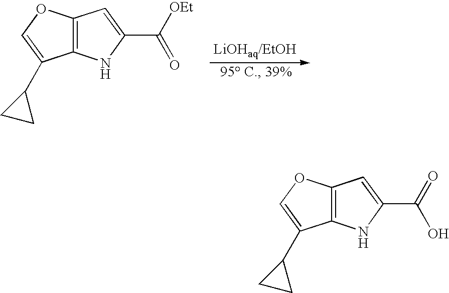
C12=C(OC=C1C1CC1)C=C(C([OEt])=O)N2.C12=C(OC=C1C1CC1)C=C(C(=O)O)N2
